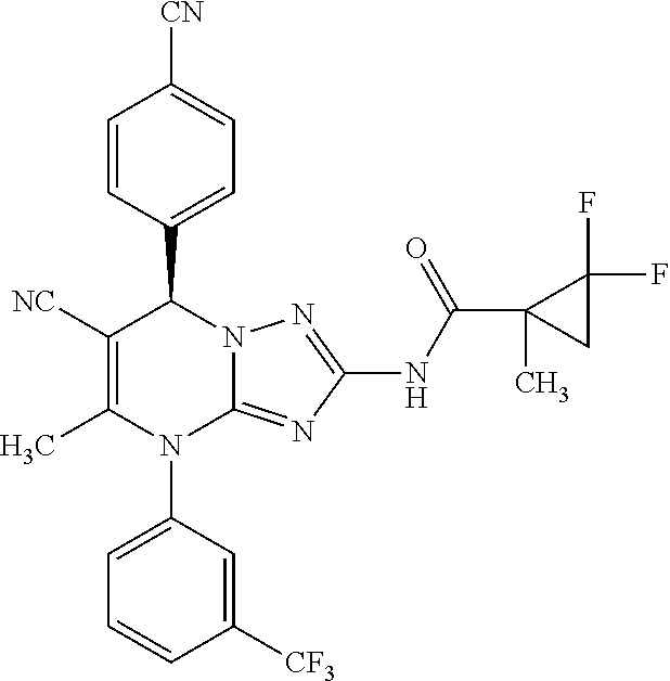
C1=CC(C2C([NC])=C(C)N(C3=CC=CC([CF3])=C3)C3=NC(NC(=O)C4(C)CC4(F)F)=NN23)=CC=C1[CN]
